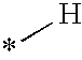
*[H]
